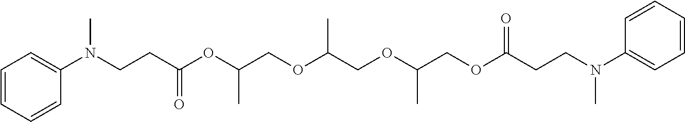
C1(N(CCC(OC(COC(COC(COC(CCN(C2=CC=CC=C2)C)=O)C)C)C)=O)C)=CC=CC=C1
